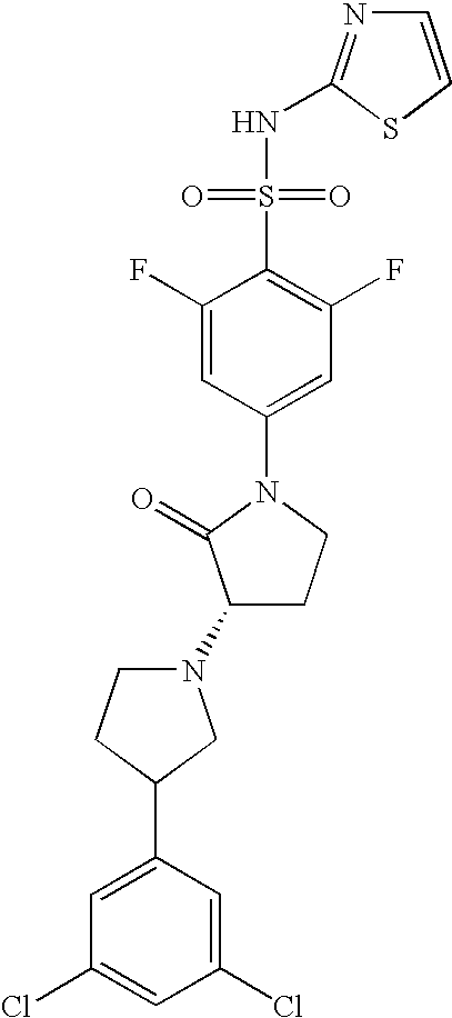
C1(F)=CC(N2C(=O)C(N3CCC(C4=CC(Cl)=CC(Cl)=C4)C3)CC2)=CC(F)=C1S(NC1=NC=CS1)(=O)=O
